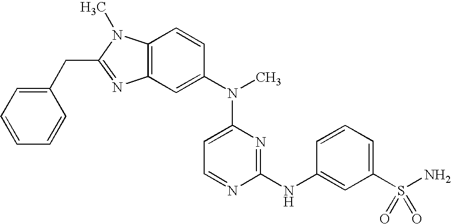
C12=C(C=C(N(C)C3=CC=NC(NC4=CC(S(N)(=O)=O)=CC=C4)=N3)C=C1)N=C(CC1=CC=CC=C1)N2C
